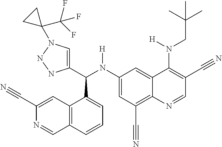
C1(N(C(C2=CN(C3(C(F)(F)F)CC3)NN2)C2=CC=CC3=C2C=C(C#N)N=C3)[H])=CC(C#N)=C2C(=C1)C(N(CC(C)(C)C)[H])=C(C#N)C=N2
